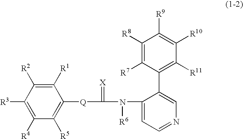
C1([R1])=C([R2])C([R3])=C([R4])C([R5])=C1[Q]C(N(C1=CC=NC=C1C1=C([R11])C([R10])=C([R9])C([R8])=C1[R7])[R6])=[X]
